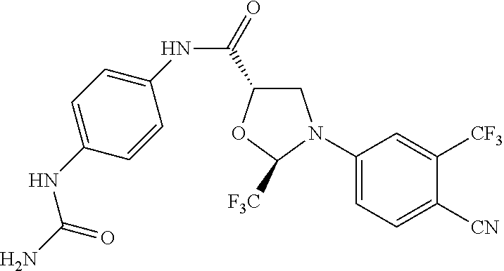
C1(N2CC(C(=O)NC3=CC=C(NC(N)=O)C=C3)OC2[F3C])=CC=C([CN])C([CF3])=C1
